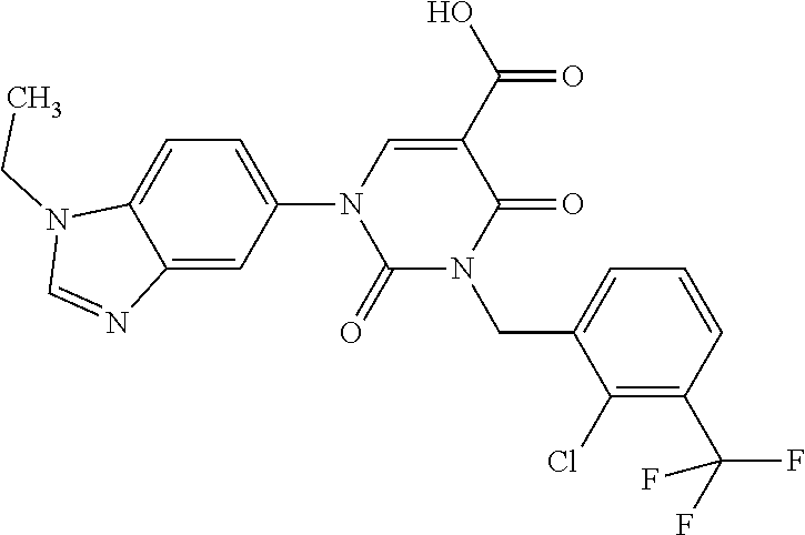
C1=C(N2C(=O)N(CC3=CC=CC(C(F)(F)F)=C3Cl)C(=O)C(C(O)=O)=C2)C=C2C(=C1)N(CC)C=N2
